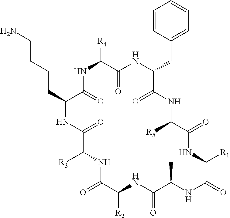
NCCCCC1C(=O)NC([R4])C(=O)NC(CC2=CC=CC=C2)C(=O)NC([R5])C(=O)NC([R1])C(=O)NC(C)C(=O)NC([R2])C(=O)NC([R3])C(=O)N1
